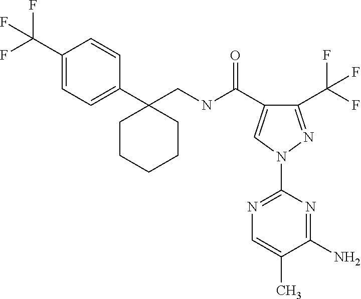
C1(C(F)(F)F)=NN(C2=NC=C(C)C(N)=N2)C=C1C(NCC1(C2=CC=C(C(F)(F)F)C=C2)CCCCC1)=O
